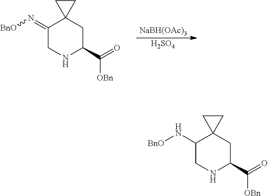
[H2SO4].C1(=N[BnO])CNC(C(=O)[OBn])CC12CC2.[NaBH(OAc)3].C1(N[BnO])CNC(C(=O)[OBn])CC12CC2
